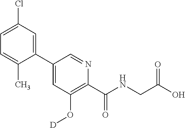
C1(C2=CC(O[D])=C(C(NCC(O)=O)=O)N=C2)=CC(Cl)=CC=C1C
